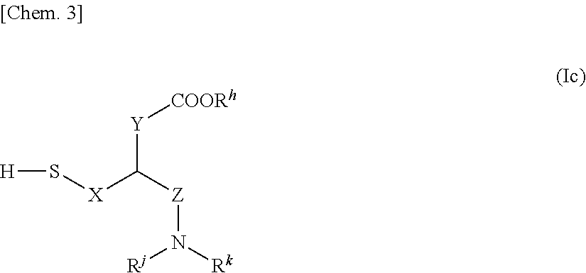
S([X]C([Z]N([Rk])[Rj])[Y][COORh])[H]
